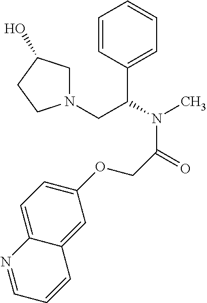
C1=CC(C(N(C)C(=O)COC2=CC=C3C(=C2)C=CC=N3)CN2CC(O)CC2)=CC=C1
